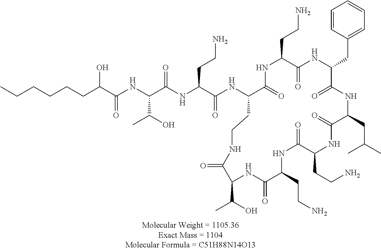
C(C(NC(C(CCCCCC)O)=O)C(NC(C(NC1C(=O)NC(CCN)C(=O)NC(CC2=CC=CC=C2)C(=O)NC(CC(C)C)C(=O)NC(CCN)C(=O)NC(CCN)C(=O)NC(C(O)C)C(=O)NCC1)=O)CCN)=O)(O)C
